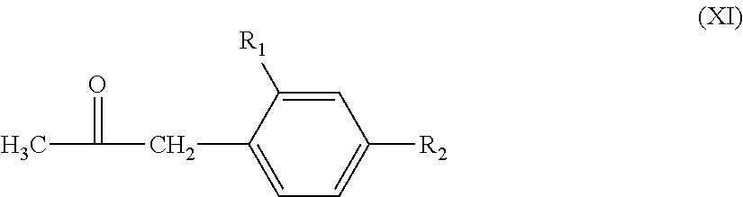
C1([R2])=CC=C(CC(C)=O)C([R1])=C1
